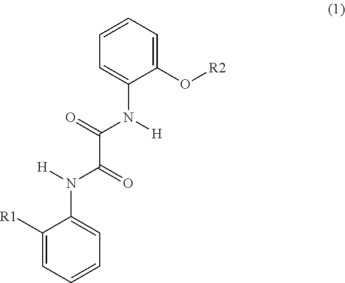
C1([R1])=CC=CC=C1N([H])C(=O)C(=O)N([H])C1=CC=CC=C1O[R2]
